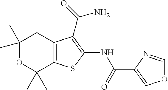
C1(C)(C)OC(C)(C)C2=C(C1)C(C(=O)N)=C(NC(C1=COC=N1)=O)S2
